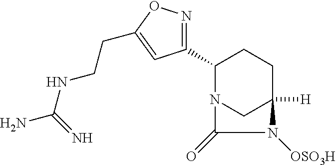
C1(C2=NOC(CCNC(N)=N)=C2)N2CC([H])(CC1)N([OSO3H])C2=O
